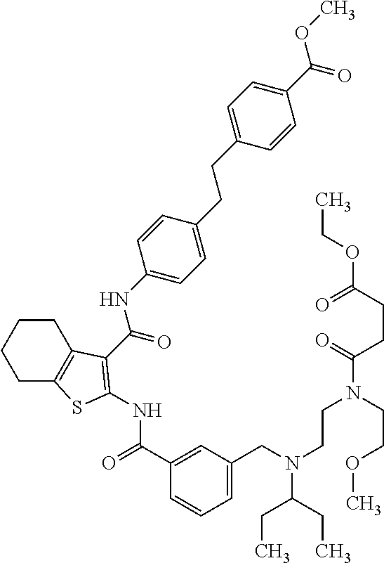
C1CC2=C(CC1)SC(NC(=O)C1=CC(CN(C(CC)CC)CCN(C(CCC(OCC)=O)=O)CCOC)=CC=C1)=C2C(=O)NC1=CC=C(CCC2=CC=C(C(OC)=O)C=C2)C=C1
